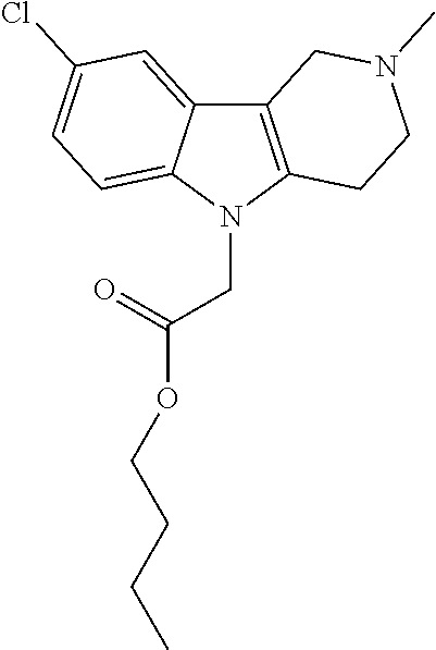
C12=C(N(CC(OCCCC)=O)C3=CC=C(Cl)C=C13)CCN(C)C2
